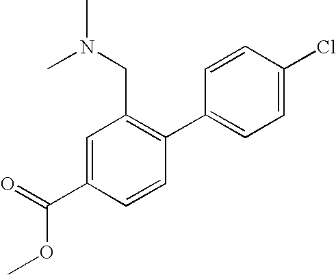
C1=C(C(=O)OC)C=CC(C2=CC=C(Cl)C=C2)=C1CN(C)C
